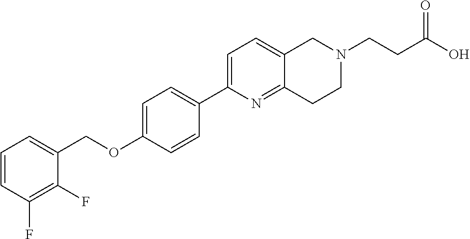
C1=CC(F)=C(F)C(COC2=CC=C(C3=CC=C4C(=N3)CCN(CCC(O)=O)C4)C=C2)=C1
